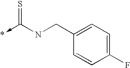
C1(F)=CC=C(CNC(->*)=S)C=C1
